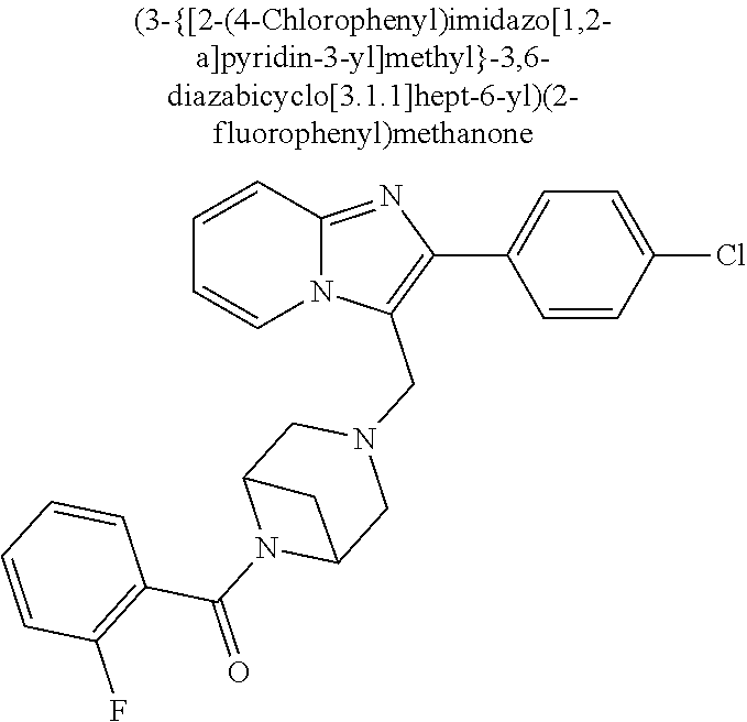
N12C(=NC(C3=CC=C(Cl)C=C3)=C1CN1CC3N(C(=O)C4=C(F)C=CC=C4)C(C1)C3)C=CC=C2
